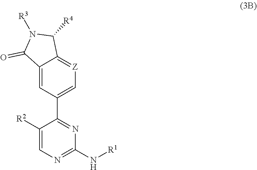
C1([R2])=CN=C(N[R1])N=C1C1=C[Z]=C2C(=C1)C(=O)N([R3])C2[R4]
